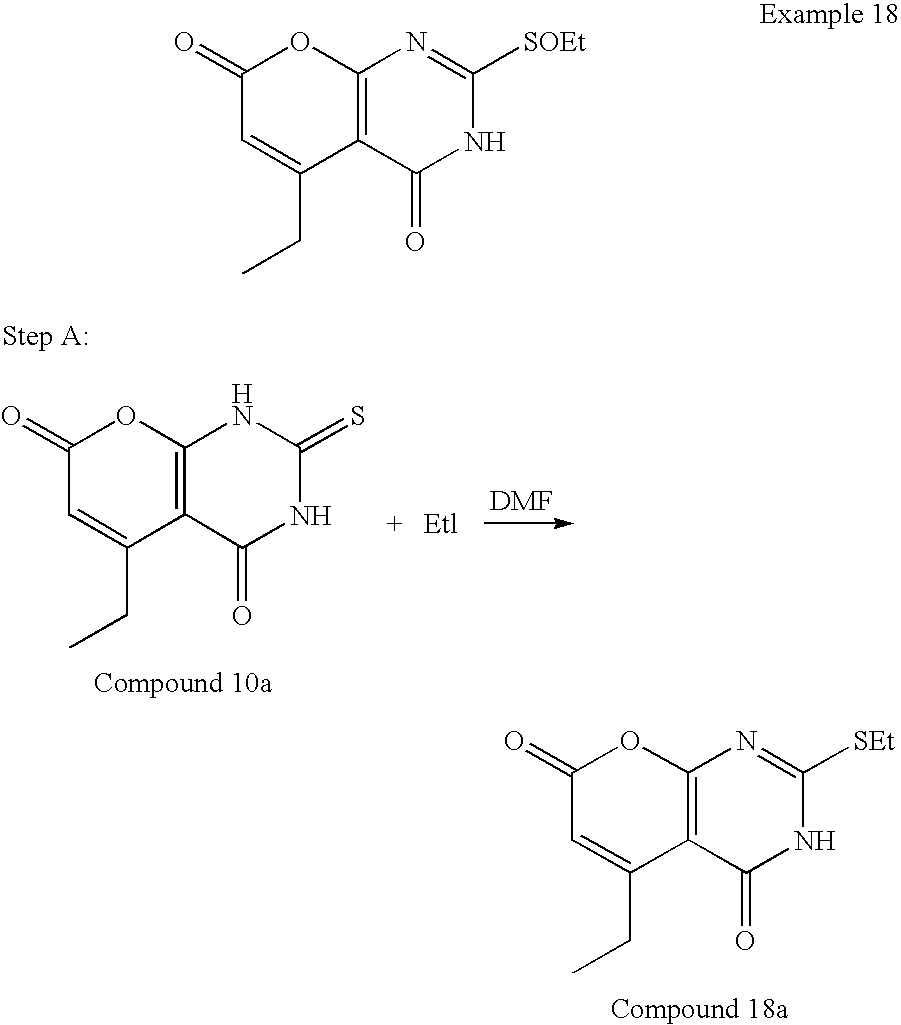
C12=C(C(=O)NC([SOEt])=N1)C(CC)=CC(=O)O2.[DMF].C12=C(C(=O)NC(=S)N1)C(CC)=CC(=O)O2.C12=C(C(=O)NC([SEt])=N1)C(CC)=CC(=O)O2
